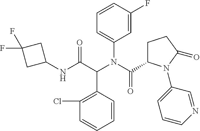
C1(NC(C(N(C(=O)C2CCC(=O)N2C2=CC=CN=C2)C2=CC=CC(F)=C2)C2=C(Cl)C=CC=C2)=O)CC(F)(F)C1
